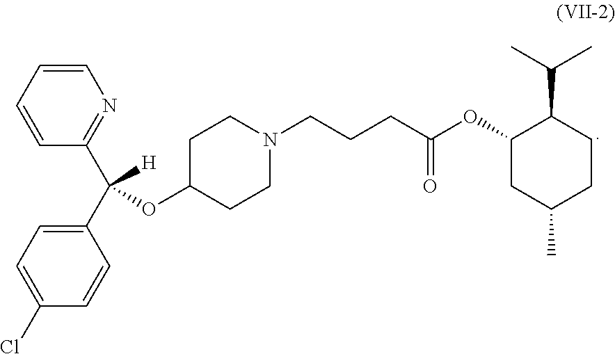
C1=CC=CC(C(C2=CC=C(Cl)C=C2)(OC2CCN(CCCC(OC3C(C(C)C)CCC(C)C3)=O)CC2)[H])=N1
